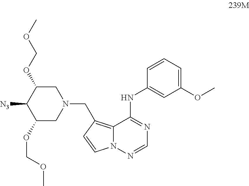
C1C(OCOC)C([N3])C(OCOC)CN1CC1=C2N(N=CN=C2NC2=CC(OC)=CC=C2)C=C1
